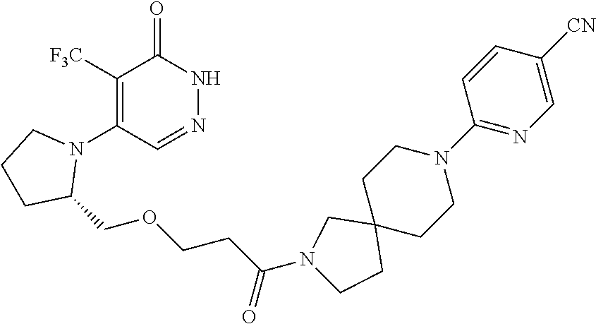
C1([F3C])=C(N2CCCC2COCCC(=O)N2CCC3(C2)CCN(C2=NC=C([CN])C=C2)CC3)C=NNC1=O
